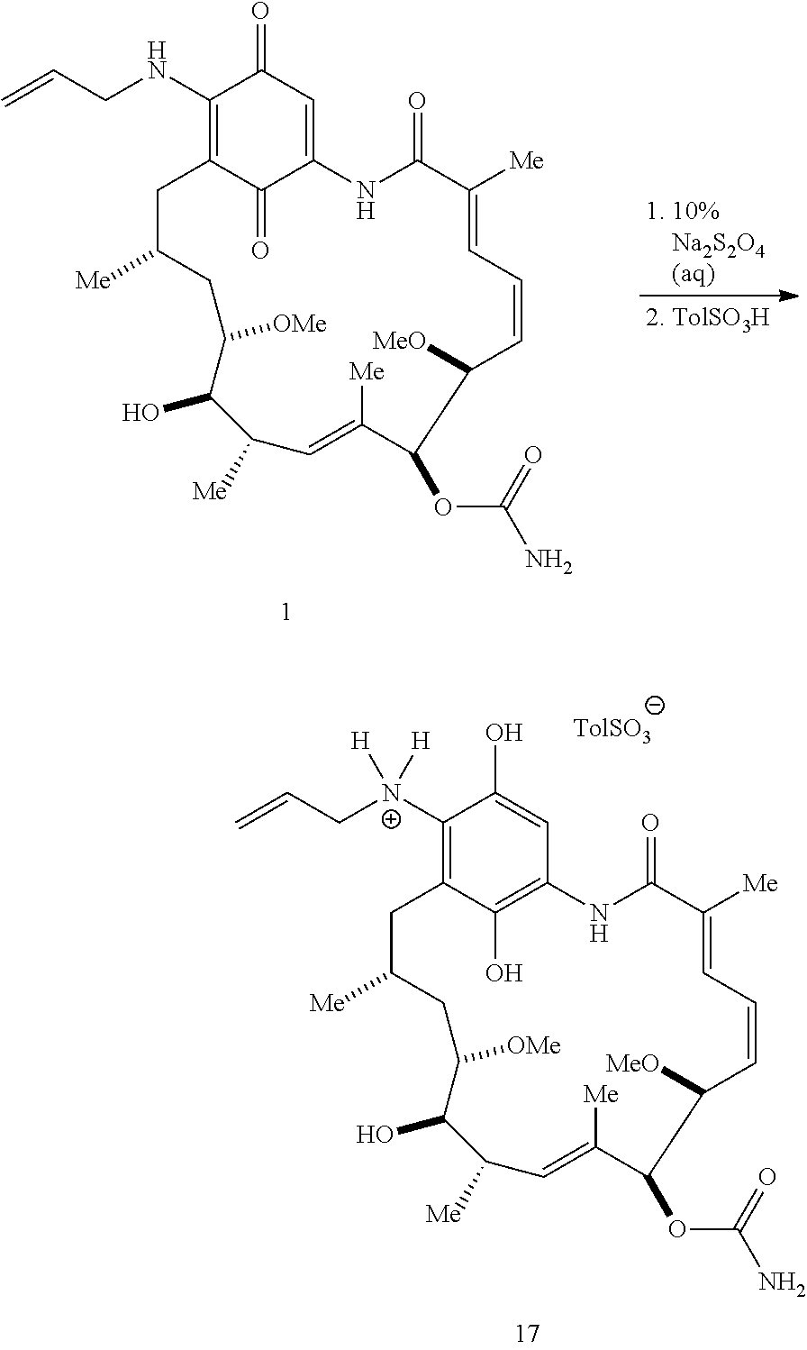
C1(NCC=C)=C2C(=O)C(=CC1=O)NC(=O)C([Me])=CC=CC([MeO])C(OC(=O)N)C([Me])=CC([Me])C(O)C([OMe])CC([Me])C2.C1([N+](CC=C)([H])[H])=C2C(O)=C(C=C1O)NC(=O)C([Me])=CC=CC([MeO])C(OC(=O)N)C([Me])=CC([Me])C(O)C([OMe])CC([Me])C2.[TolSO3]
